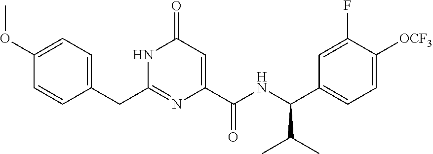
C(C1=CC=C(OC)C=C1)C1=NC(C(NC(C2=CC=C([OCF3])C(F)=C2)C(C)C)=O)=CC(=O)N1
